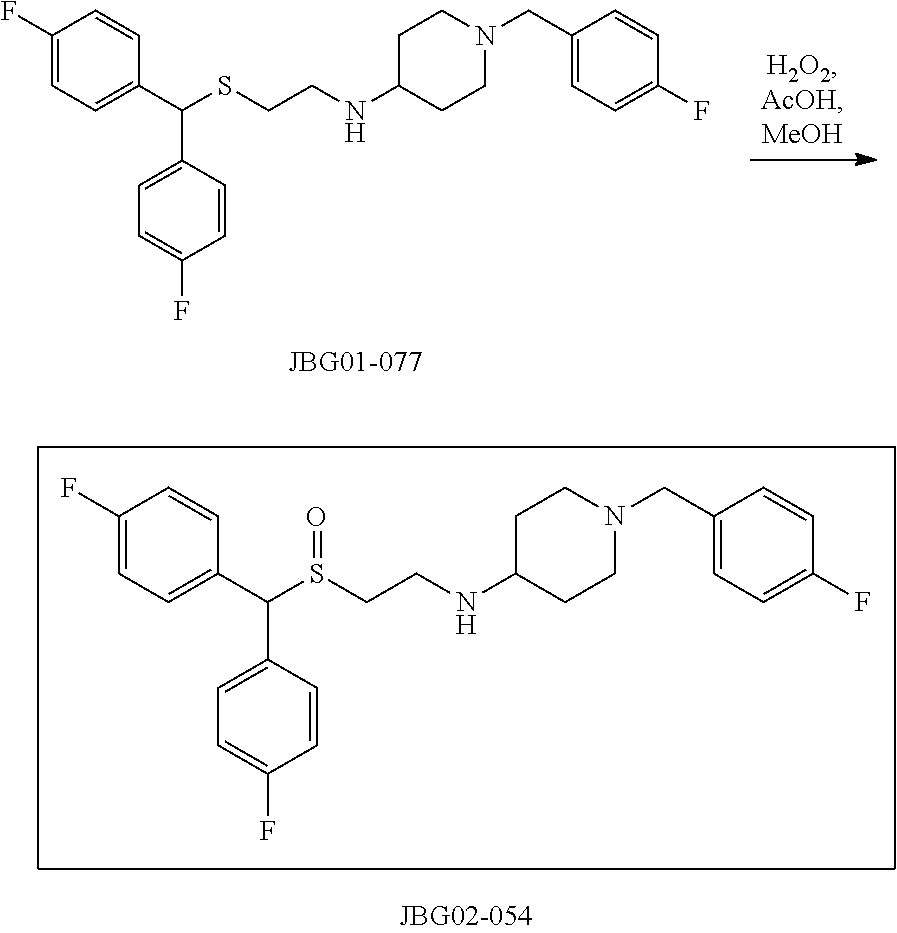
C1C(NCCS(C(C2=CC=C(F)C=C2)C2=CC=C(F)C=C2)=O)CCN(CC2=CC=C(F)C=C2)C1.C1C(NCCSC(C2=CC=C(F)C=C2)C2=CC=C(F)C=C2)CCN(CC2=CC=C(F)C=C2)C1
